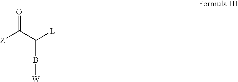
[Z]C(C([L])B[W])=O
